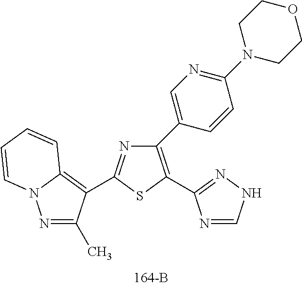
C1(C2=CN=C(N3CCOCC3)C=C2)=C(C2=NNC=N2)SC(C2=C3N(N=C2C)C=CC=C3)=N1
